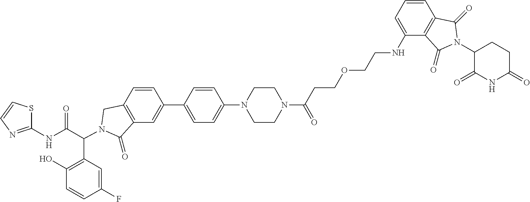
C1(C2=CC3=C(C=C2)CN(C(C2=C(O)C=CC(F)=C2)C(NC2=NC=CS2)=O)C3=O)=CC=C(N2CCN(C(CCOCCNC3=CC=CC4=C3C(=O)N(C3C(=O)NC(=O)CC3)C4=O)=O)CC2)C=C1
